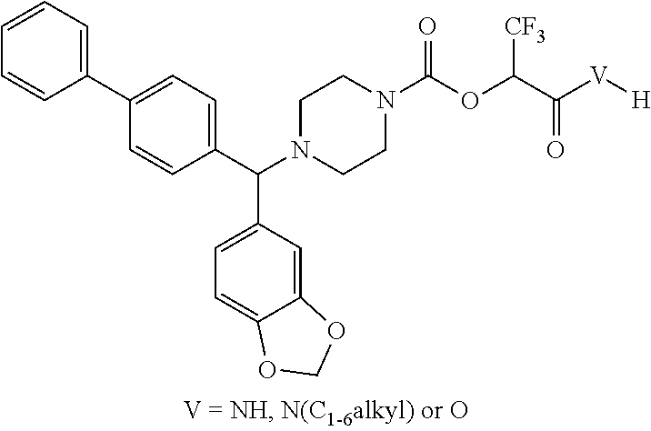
C1(C(N2CCN(C(OC(C([V][H])=O)[CF3])=O)CC2)C2=CC=C3C(=C2)OCO3)=CC=C(C2=CC=CC=C2)C=C1
